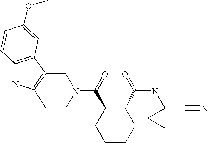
C12=C(C=C(OC)C=C1)C1=C(N2)CCN(C(C2CCCCC2C(NC2(C#N)CC2)=O)=O)C1
